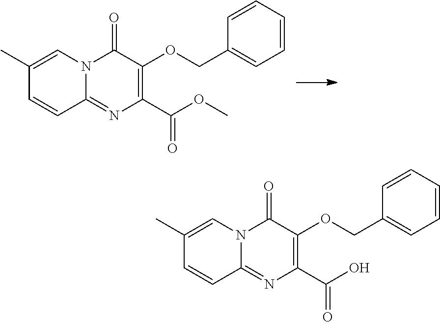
N12C(=NC(C(OC)=O)=C(OCC3=CC=CC=C3)C1=O)C=CC(C)=C2.N12C(=NC(C(O)=O)=C(OCC3=CC=CC=C3)C1=O)C=CC(C)=C2
